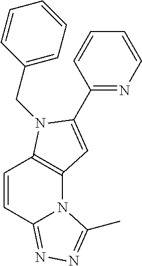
C12=C(N(CC3=CC=CC=C3)C(C3=NC=CC=C3)=C1)C=CC1=NN=C(C)N21
